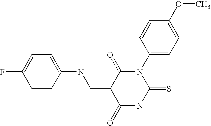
S=C1NC(=O)C(=CNC2=CC=C(F)C=C2)C(=O)N1C1=CC=C(OC)C=C1
